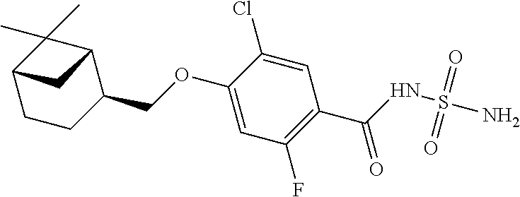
C1(OCC2C3C(C)(C)C(CC2)C3)=CC(F)=C(C(NS(=O)(=O)N)=O)C=C1Cl
